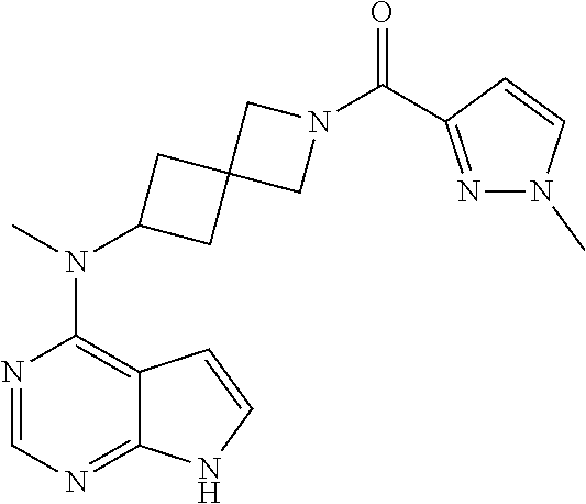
N1=CN=C2C(=C1N(C)C1CC3(C1)CN(C(C1=NN(C)C=C1)=O)C3)C=CN2
